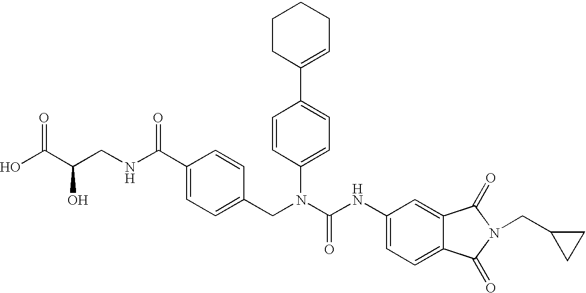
OC(C(CNC(C1=CC=C(CN(C(NC2=CC=C3C(=C2)C(=O)N(CC2CC2)C3=O)=O)C2=CC=C(C3=CCCCC3)C=C2)C=C1)=O)O)=O
